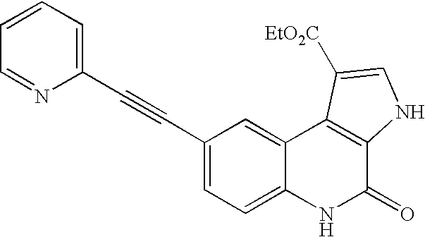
C1(C#CC2=CC=CC=N2)=CC=C2C(=C1)C1=C(C(=O)N2)NC=C1[EtO2C]
